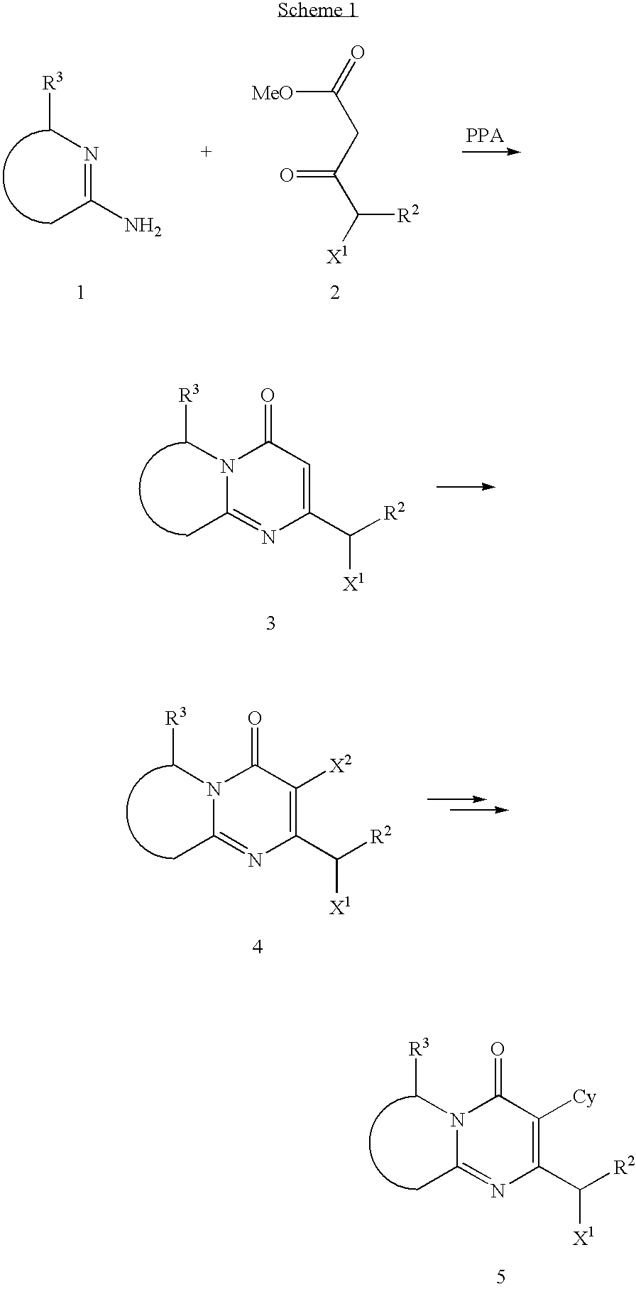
[R3]CN1C(C)=NC(C([R2])[X1])=C([Cy])C1=O.[R3]CN=C(N)C.[MeO]C(=O)CC(C([X1])[R2])=O.[R3]CN1C(C)=NC(C([R2])[X1])=CC1=O.[R3]CN1C(C)=NC(C([R2])[X1])=C([X2])C1=O
